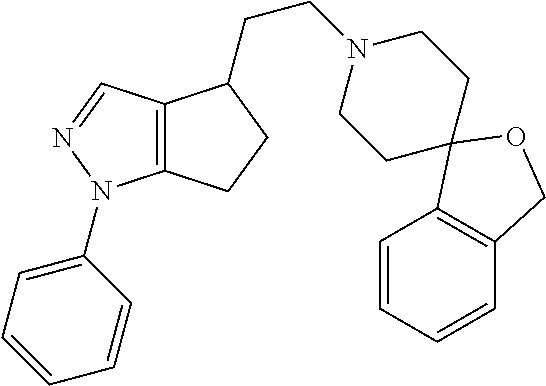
C12=C(C=NN1C1=CC=CC=C1)C(CCN1CCC3(CC1)C1=C(C=CC=C1)CO3)CC2
